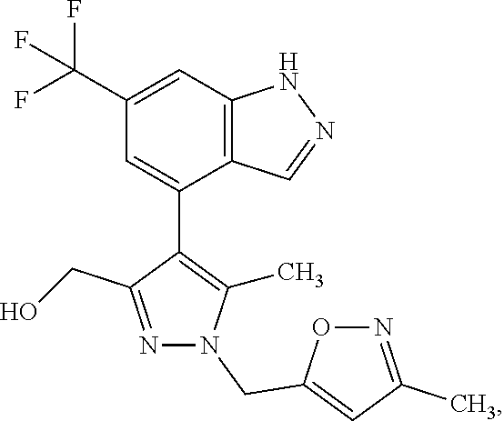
C1(C(F)(F)F)=CC2=C(C=NN2)C(C2=C(C)N(CC3=CC(C)=NO3)N=C2CO)=C1
